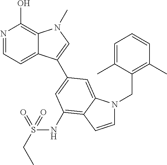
N1=CC=C2C(=C1O)N(C)C=C2C1=CC(NS(CC)(=O)=O)=C2C(=C1)N(CC1=C(C)C=CC=C1C)C=C2
